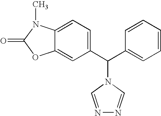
C12=CC(C(C3=CC=CC=C3)N3C=NN=C3)=CC=C1N(C)C(=O)O2
